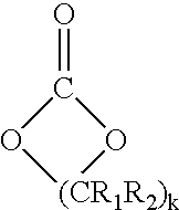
C1(=O)O[(CR1R2)k]O1
